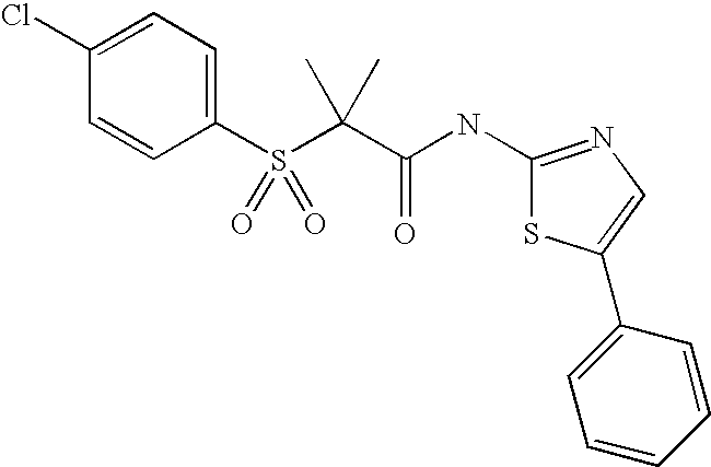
C1=CC(S(C(C(NC2=NC=C(C3=CC=CC=C3)S2)=O)(C)C)(=O)=O)=CC=C1Cl
